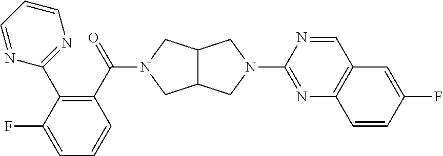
C1(C(=O)N2CC3C(C2)CN(C2=NC4=C(C=N2)C=C(F)C=C4)C3)=C(C2=NC=CC=N2)C(F)=CC=C1
